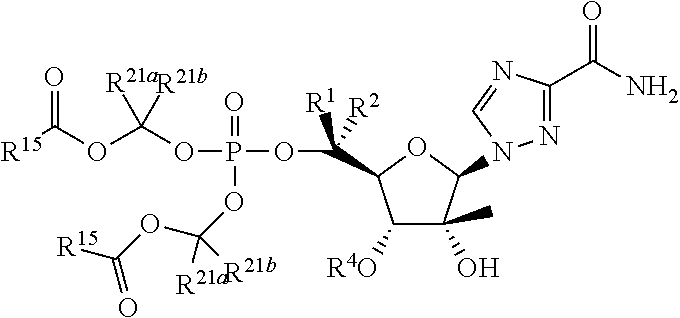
C1([R4O])C(O)(C)C(N2N=C(C(N)=O)N=C2)OC1C(OP(OC(OC([R15])=O)([R21a])[R21b])(=O)OC(OC([R15])=O)([R21a])[R21b])([R1])[R2]
